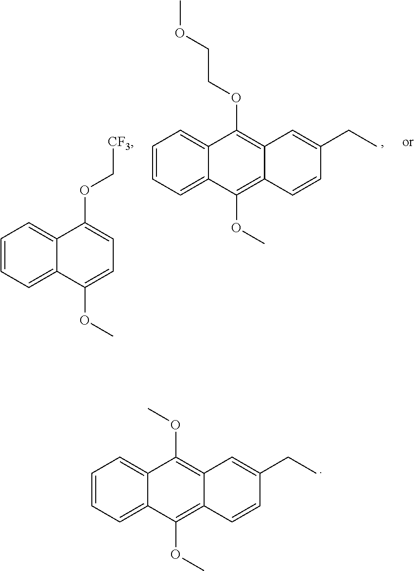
C1=CC=C2C(=C1)C(OC)=C1C(=C2OC)C=CC(CC)=C1.C1=CC=C2C(=C1)C(OCCOC)=C1C(=C2OC)C=CC(CC)=C1.C1=CC=C2C(=C1)C(OC[CF3])=CC=C2OC
